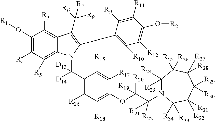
C1(O[R1])=C([R4])C([R5])=C2C(=C1[R3])C(C([R6])([R8])[R7])=C(C1=C([R10])C([R12])=C(O[R2])C([R11])=C1[R9])N2C(C1=C([R16])C([R18])=C(OC(C([R21])([R22])N2C([R23])([R24])C([R25])([R26])C([R28])([R27])C([R29])([R30])C([R31])([R32])C2([R34])[R33])([R20])[R19])C([R17])=C1[R15])([D14])[D13]
